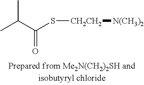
CC(C(S[CH2CH2][N(CH3)2])=O)C
